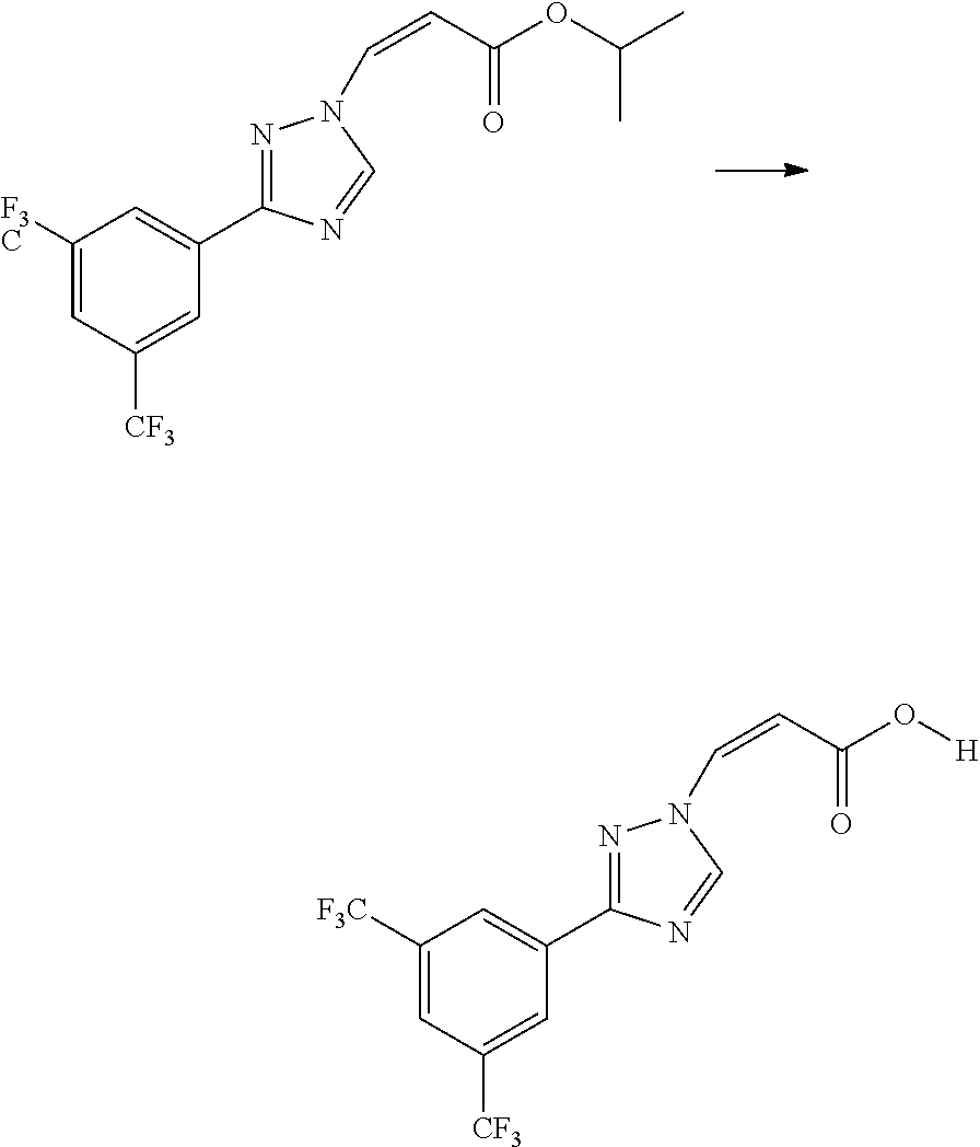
C1([F3C])=CC([CF3])=CC(C2=NN(C=CC(OC(C)C)=O)C=N2)=C1.C1([F3C])=CC([CF3])=CC(C2=NN(C=CC(O[H])=O)C=N2)=C1
